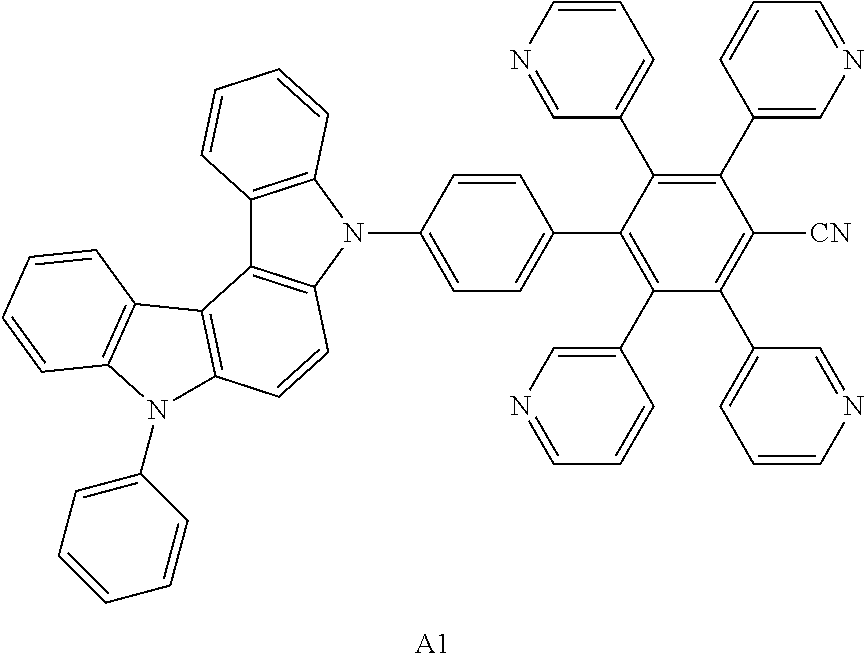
C1=CC(N2C3=C(C4=C2C=CC2=C4C4=C(N2C2=CC=CC=C2)C=CC=C4)C=CC=C3)=CC=C1C1=C(C2=CN=CC=C2)C(C2=CC=CN=C2)=C([CN])C(C2=CN=CC=C2)=C1C1=CC=CN=C1.[A1]
